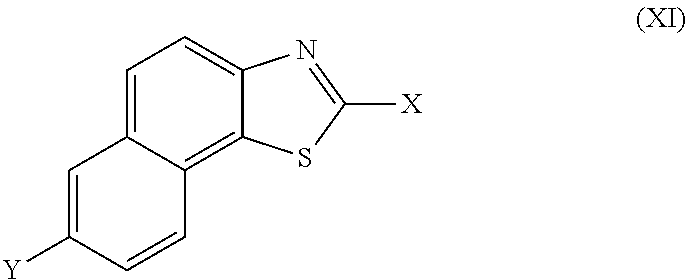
C1=C([Y])C=CC2=C3C(=CC=C12)N=C([X])S3
